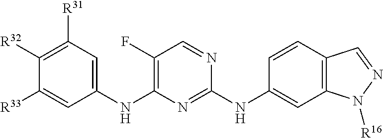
C1([R33])=CC(NC2=C(F)C=NC(NC3=CC4=C(C=C3)C=NN4[R16])=N2)=CC([R31])=C1[R32]
